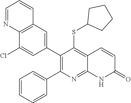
C12=C(C=C(C3=C(C4=CC=CC=C4)N=C4C(=C3SC3CCCC3)C=CC(=O)N4)C=C1Cl)C=CC=N2
